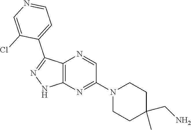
C12=C(N=C(N3CCC(C)(CN)CC3)C=N1)NN=C2C1=CC=NC=C1Cl
